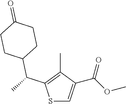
S1C=C(C(OC)=O)C(C)=C1C(C)C1CCC(=O)CC1
